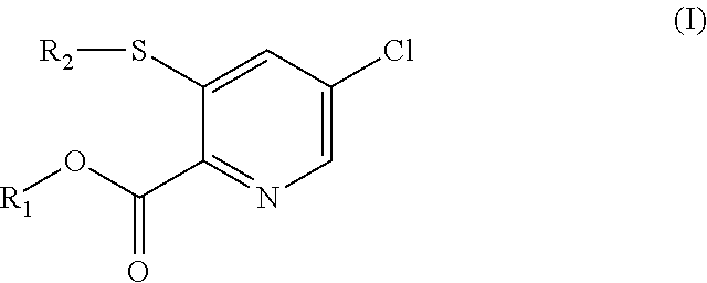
S(C1=CC(Cl)=CN=C1C(O[R1])=O)[R2]
